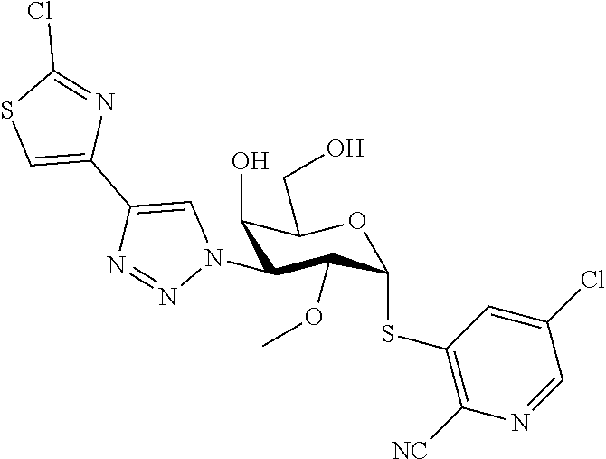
C1(O)C(N2C=C(C3=CSC(Cl)=N3)N=N2)C(OC)C(SC2=C([NC])N=CC(Cl)=C2)OC1CO
